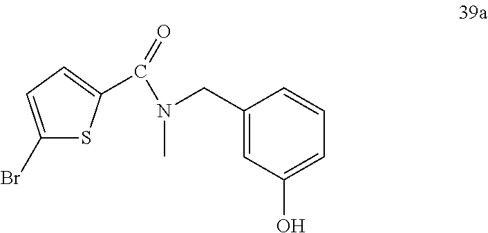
C(=O)(N(C)CC1=CC(O)=CC=C1)C1=CC=C(Br)S1
